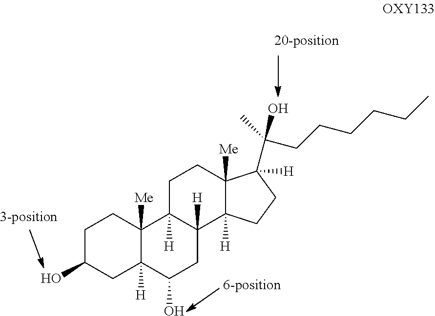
C1C(O)CC2([H])C([Me])(C1)C1([H])C([H])(CC2O)C2([H])C([Me])(CC1)C([H])(C(C)(CCCCCC)O)CC2
